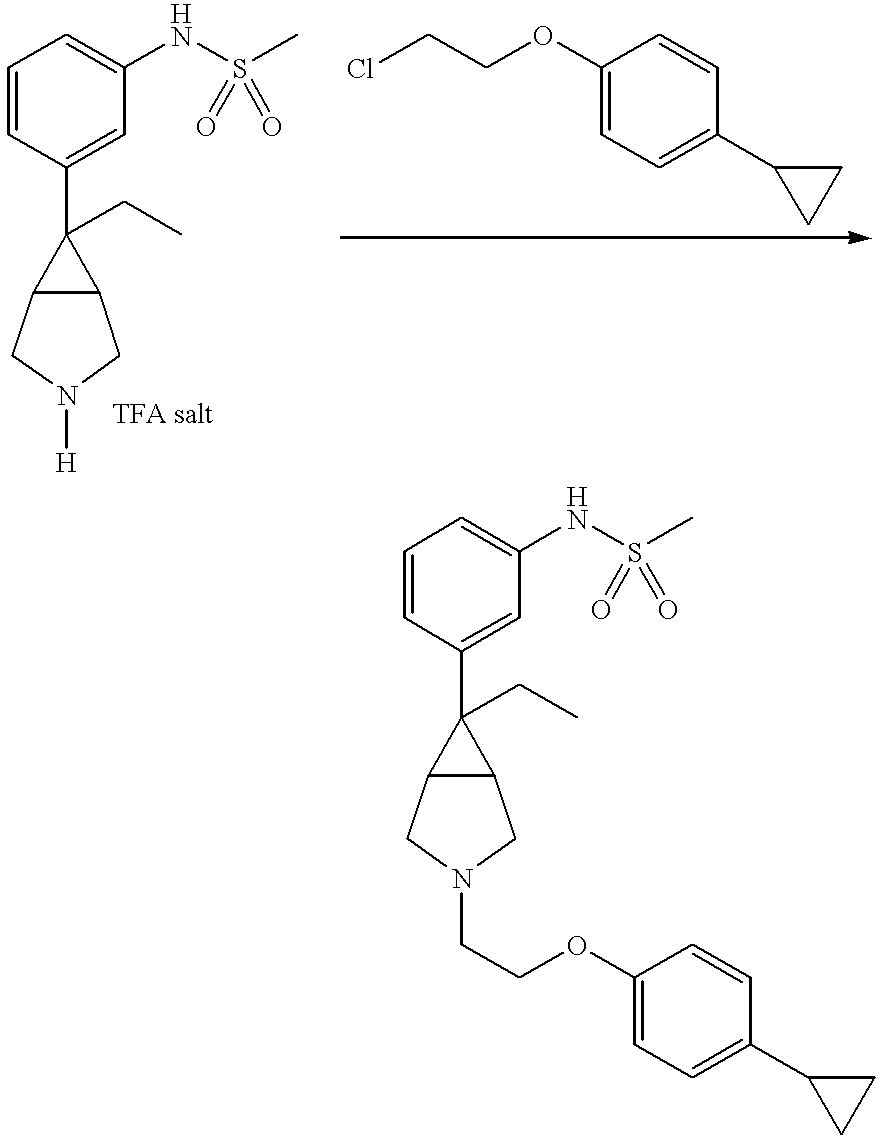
C1=CC(C2(CC)C3C2CN([H])C3)=CC(NS(C)(=O)=O)=C1.ClCCOC1=CC=C(C2CC2)C=C1.C1=CC(C2(CC)C3C2CN(CCOC2=CC=C(C4CC4)C=C2)C3)=CC(NS(C)(=O)=O)=C1
